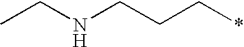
CCNCCC*
